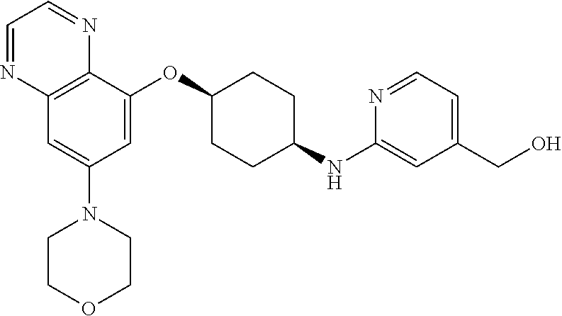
C12=C(C(OC3CCC(NC4=CC(CO)=CC=N4)CC3)=CC(N3CCOCC3)=C1)N=CC=N2
